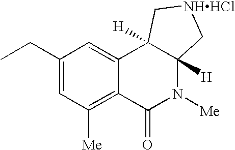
C1(CC)=CC([Me])=C2C(=C1)C1([H])C([H])(N([Me])C2=O)C[NHHCl]C1
